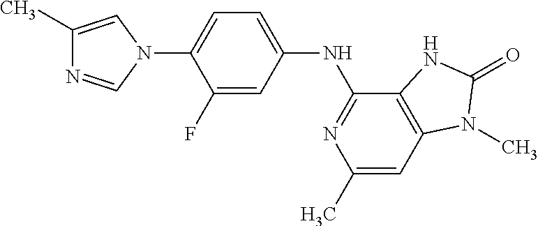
C1(C)=CN(C2=CC=C(NC3=NC(C)=CC4=C3NC(=O)N4C)C=C2F)C=N1
